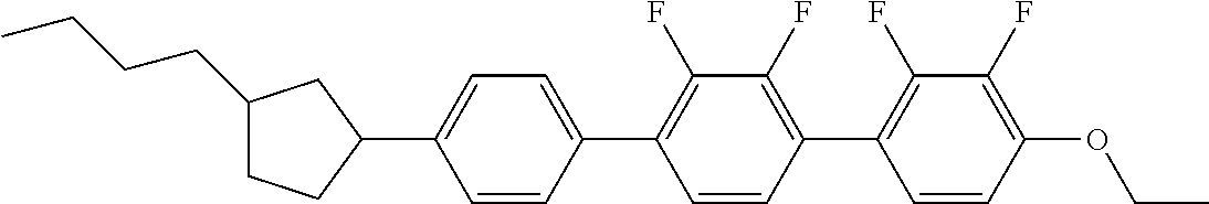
C1(CCCC)CCC(C2=CC=C(C3=C(F)C(F)=C(C4=C(F)C(F)=C(OCC)C=C4)C=C3)C=C2)C1
